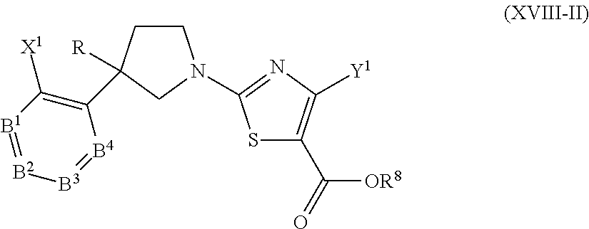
[B1]1=[B2][B3]=[B4]C(C2([R])CCN(C3=NC([Y1])=C(C(=O)[OR8])S3)C2)=C1[X1]
